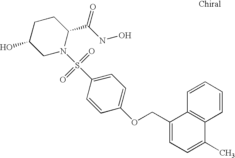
C1C(O)CN(S(C2=CC=C(OCC3=CC=C(C)C4=C3C=CC=C4)C=C2)(=O)=O)C(C(NO)=O)C1
